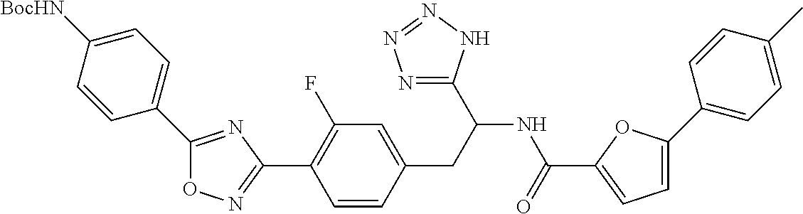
C1(C2=C(F)C=C(CC(NC(=O)C3=CC=C(C4=CC=C(C)C=C4)O3)C3=NN=NN3)C=C2)=NOC(C2=CC=C([BocHN])C=C2)=N1
